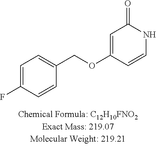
N1C(=O)C=C(OCC2=CC=C(F)C=C2)C=C1
